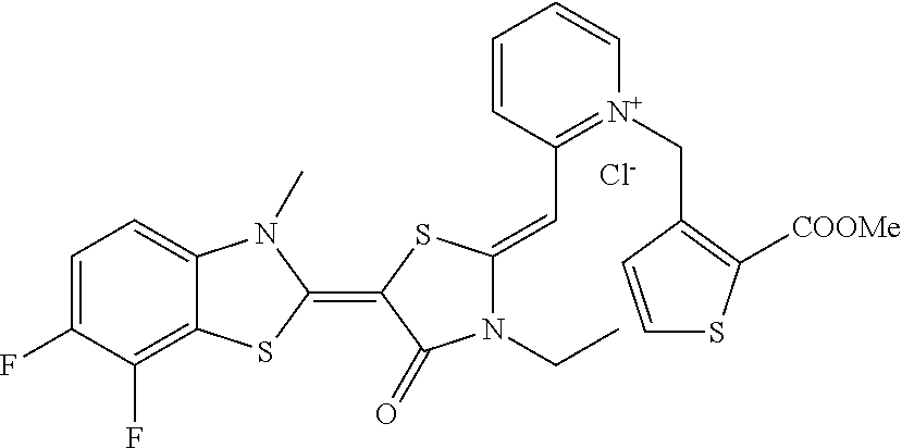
[Cl-].C1=C(F)C(F)=C2C(=C1)N(C)C(=C1SC(=CC3=[N+](CC4=C([COOMe])SC=C4)C=CC=C3)N(CC)C1=O)S2
